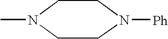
C1N(C)CCN([Ph])C1
